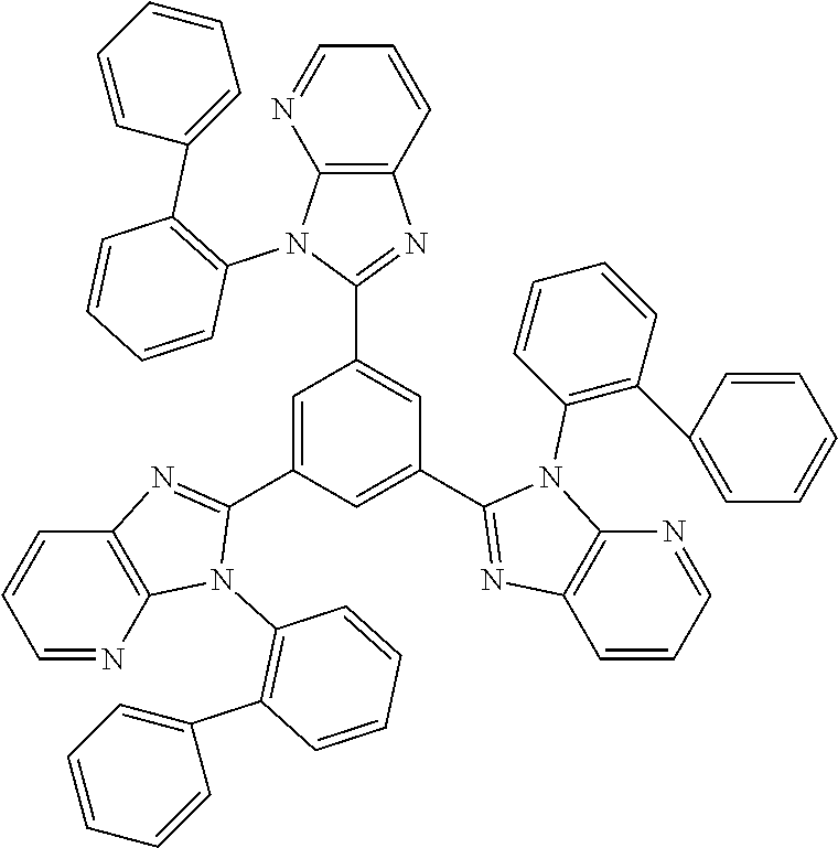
C1=NC2=C(C=C1)N=C(C1=CC(C3=NC4=C(N3C3=C(C5=CC=CC=C5)C=CC=C3)N=CC=C4)=CC(C3=NC4=C(N3C3=C(C5=CC=CC=C5)C=CC=C3)N=CC=C4)=C1)N2C1=C(C2=CC=CC=C2)C=CC=C1
